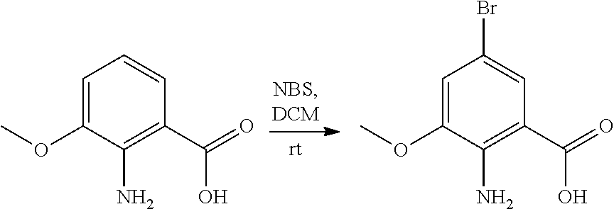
C1=C(OC)C(N)=C(C(=O)O)C=C1.C1=C(OC)C(N)=C(C(=O)O)C=C1Br
